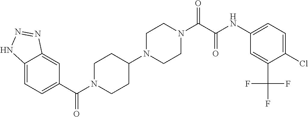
C1(C(N2CCC(N3CCN(C(C(NC4=CC=C(Cl)C(C(F)(F)F)=C4)=O)=O)CC3)CC2)=O)=CC=C2C(=C1)N=NN2
